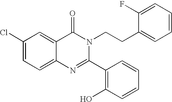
C1(Cl)=CC=C2C(=C1)C(=O)N(CCC1=CC=CC=C1F)C(C1=C(O)C=CC=C1)=N2
